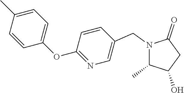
N1(CC2=CN=C(OC3=CC=C(C)C=C3)C=C2)C(C)C(O)CC1=O
